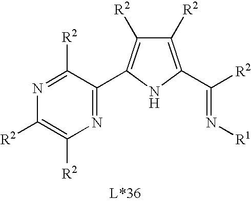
N1=C(C2=C([R2])C([R2])=C(C(=N[R1])[R2])N2)C([R2])=NC([R2])=C1[R2]
